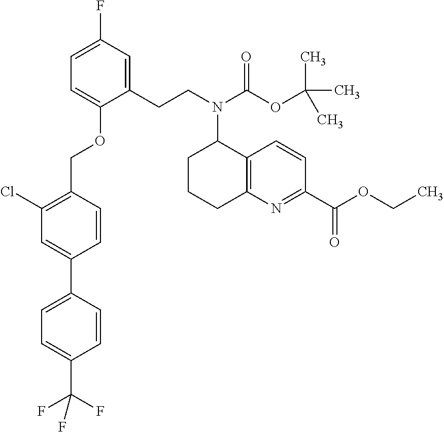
C1=C(C2=CC=C(C(F)(F)F)C=C2)C=CC(COC2=CC=C(F)C=C2CCN(C2C3=C(N=C(C(OCC)=O)C=C3)CCC2)C(OC(C)(C)C)=O)=C1Cl
